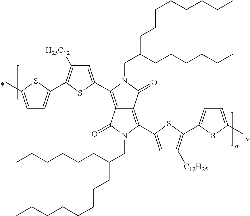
C1=C(C)SC(C2=C([H25C12])C=C(C3=C4C(=C(C5=CC([C12H25])=C(C6=CC=C(C)S6)S5)N(CC(CCCCCCCC)CCCCCC)C4=O)C(=O)N3CC(CCCCCCCC)CCCCCC)S2)=C1
